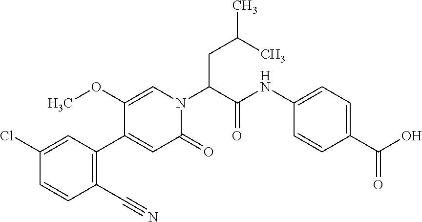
ClC1=CC(C2=CC(=O)N(C(C(NC3=CC=C(C(O)=O)C=C3)=O)CC(C)C)C=C2OC)=C(C#N)C=C1
